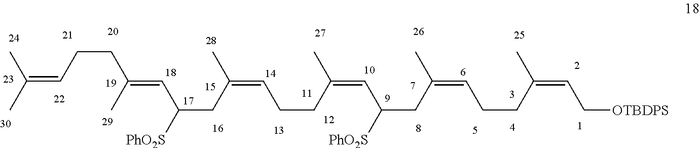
C(C)(C)=CCCC(=CC(CC(=CCCC(C)=CC([PhO2S])CC(=CCCC(C)=CC[OTBDPS])C)C)[PhO2S])C
